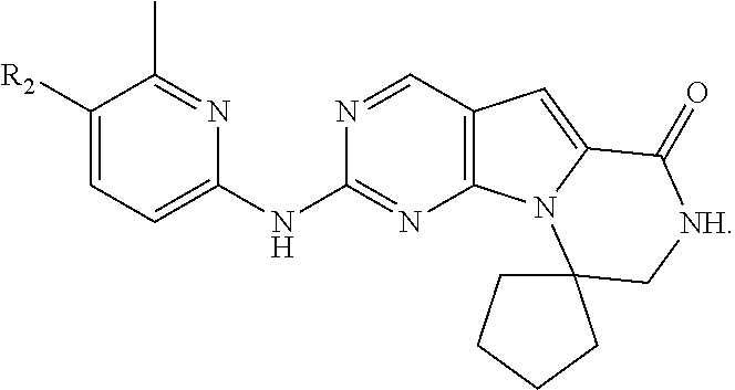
C1([R2])=CC=C(NC2=NC3=C(C=N2)C=C2N3C3(C[NH]C2=O)CCCC3)N=C1C
